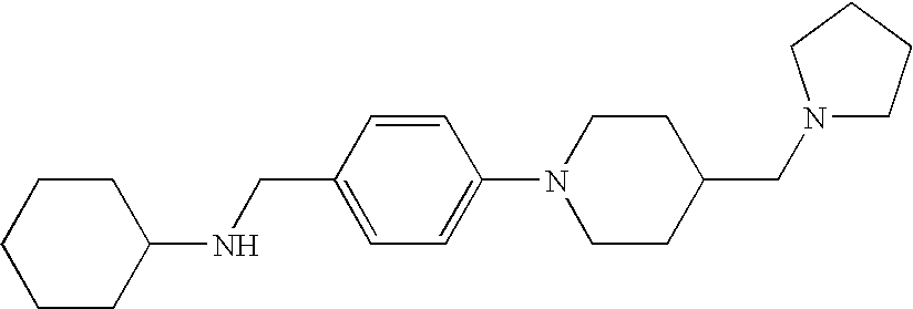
N1(CC2CCN(C3=CC=C(CNC4CCCCC4)C=C3)CC2)CCCC1
